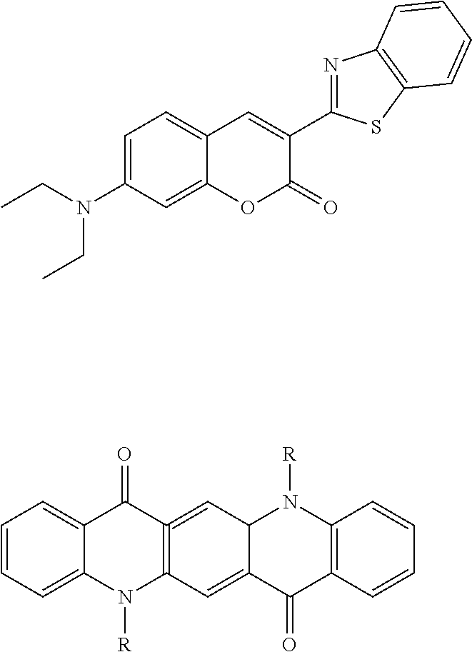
C1=C(N(CC)CC)C=C2C(=C1)C=C(C1=NC3=C(S1)C=CC=C3)C(=O)O2.C1=CC=C2C(=C1)C(=O)C1=C(N2[R])C=C2C(C=1)N([R])C1=C(C2=O)C=CC=C1
